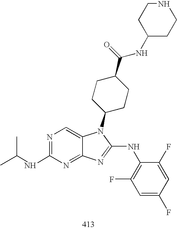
N1=C(NC(C)C)N=C2C(=C1)N(C1CCC(C(=O)NC3CCNCC3)CC1)C(NC1=C(F)C=C(F)C=C1F)=N2
